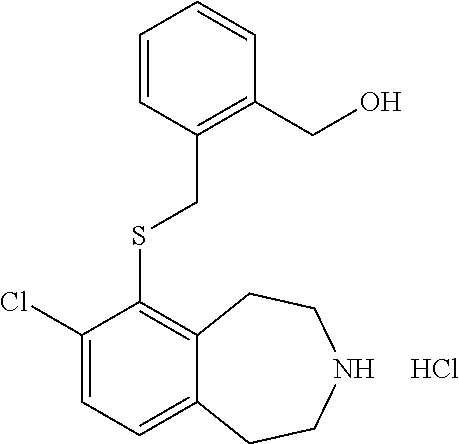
C1(Cl)=CC=C2C(=C1SCC1=C(CO)C=CC=C1)CCNCC2.Cl
